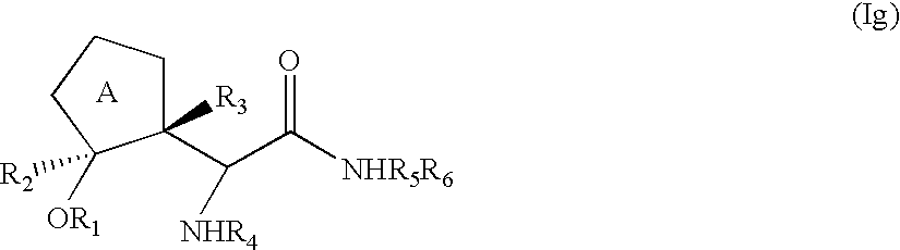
C1(C(C([NHR5R6])=O)[NHR4])([R3])CCCC1([R2])[OR1].[A]
